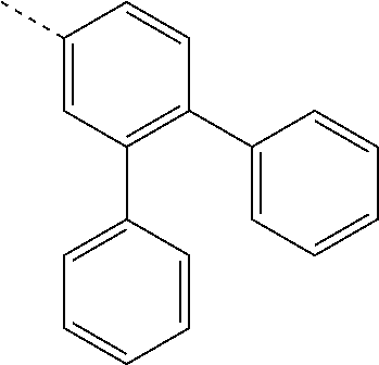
C1(C)=CC(C2=CC=CC=C2)=C(C2=CC=CC=C2)C=C1
